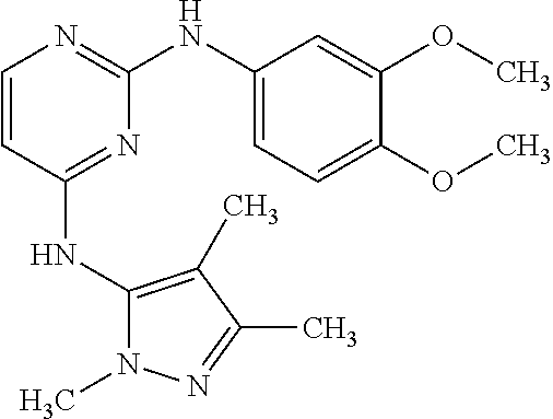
C1=CC(NC2=C(C)C(C)=NN2C)=NC(NC2=CC=C(OC)C(OC)=C2)=N1
